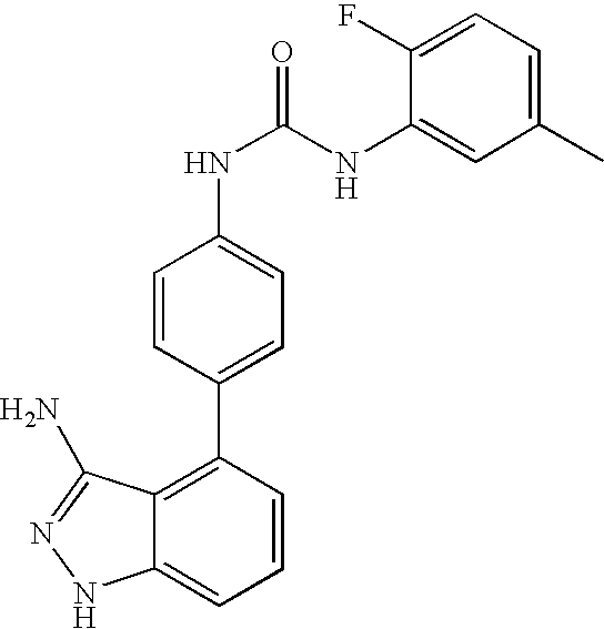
C1=CC(C2=CC=C(NC(NC3=CC(C)=CC=C3F)=O)C=C2)=C2C(=C1)NN=C2N
